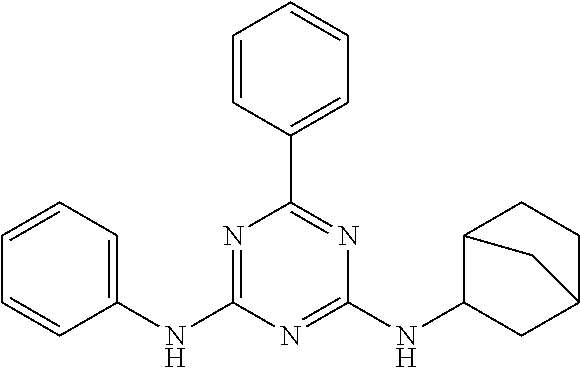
C1=CC(C2=NC(NC3CC4CCC3C4)=NC(NC3=CC=CC=C3)=N2)=CC=C1
